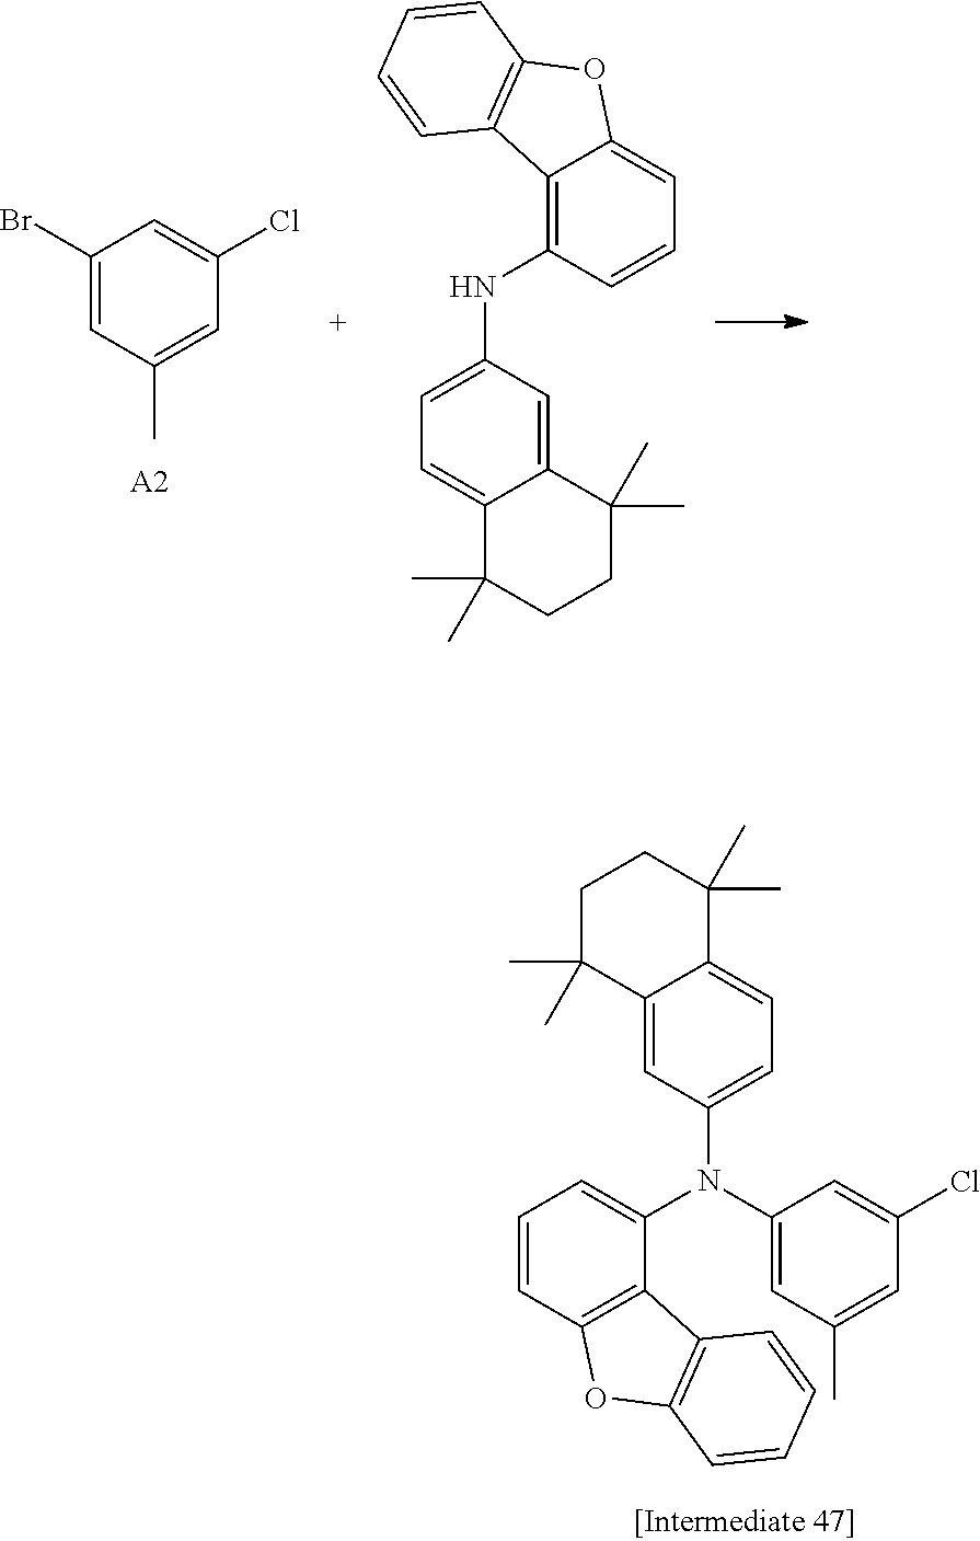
C12=CC(N(C3=CC=CC4=C3C3=C(O4)C=CC=C3)C3=CC(C)=CC(Cl)=C3)=CC=C1C(C)(C)CCC2(C)C.C1(Br)=CC(C)=CC(Cl)=C1.[A2].C1=C2C(=C(NC3=CC=C4C(=C3)C(C)(C)CCC4(C)C)C=C1)C1=C(O2)C=CC=C1
